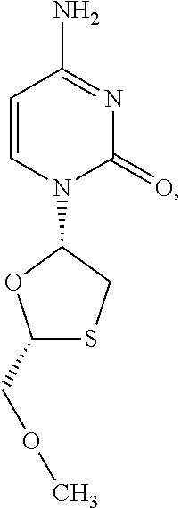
C1=CN(C2OC(COC)SC2)C(=O)N=C1N
